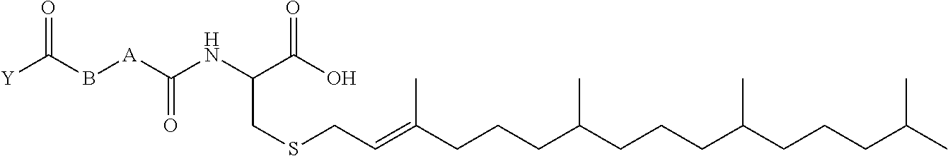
N(C(C(O)=O)CSCC=C(CCCC(CCCC(CCCC(C)C)C)C)C)C([A]BC([Y])=O)=O
